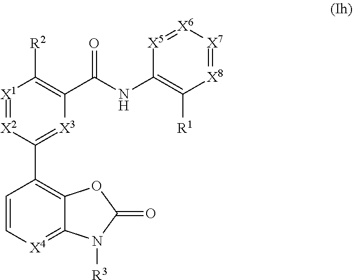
[X1]1=[X2]C(C2=C3C(=[X4]C=C2)N([R3])C(=O)O3)=[X3]C(C(NC2=C([R1])[X8]=[X7][X6]=[X5]2)=O)=C1[R2]
